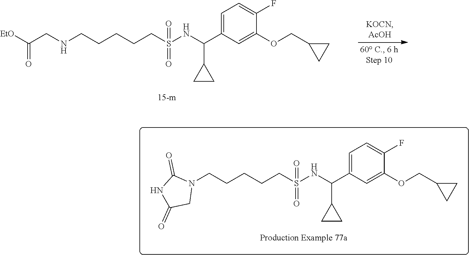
C1=C(C(NS(CCCCCN2C(=O)NC(=O)C2)(=O)=O)C2CC2)C=C(OCC2CC2)C(F)=C1.C1=C(C(NS(CCCCCNCC([EtO])=O)(=O)=O)C2CC2)C=C(OCC2CC2)C(F)=C1
